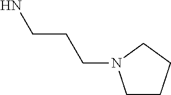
C1CCCN1CCCN
